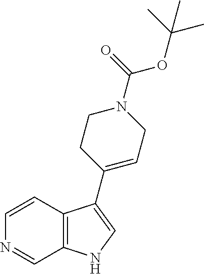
C1=CC2=C(C=N1)NC=C2C1=CCN(C(=O)OC(C)(C)C)CC1
